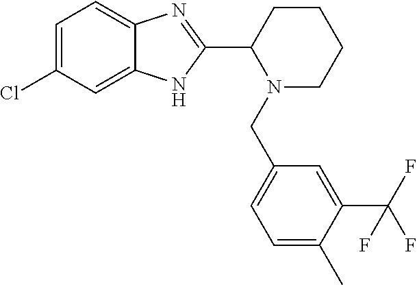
C1=C(Cl)C=C2C(=C1)N=C(C1N(CC3=CC=C(C)C(C(F)(F)F)=C3)CCCC1)N2
